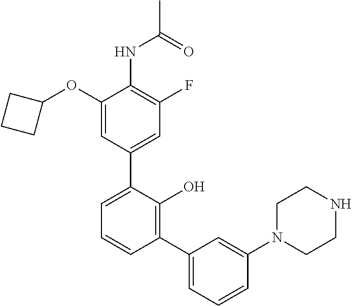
C1(NC(C)=O)=C(F)C=C(C2=CC=CC(C3=CC=CC(N4CCNCC4)=C3)=C2O)C=C1OC1CCC1
